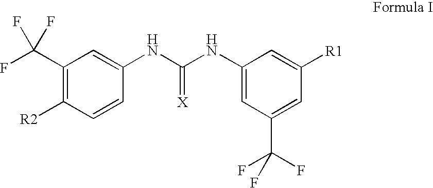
C1(C(F)(F)F)=C([R2])C=CC(NC(NC2=CC(C(F)(F)F)=CC([R1])=C2)=[X])=C1
